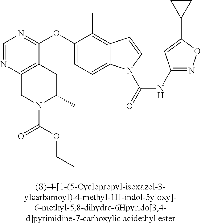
O(C1=CC=C2C(=C1C)C=CN2C(=O)NC1=NOC(C2CC2)=C1)C1=NC=NC2=C1CC(C)N(C(OCC)=O)C2
